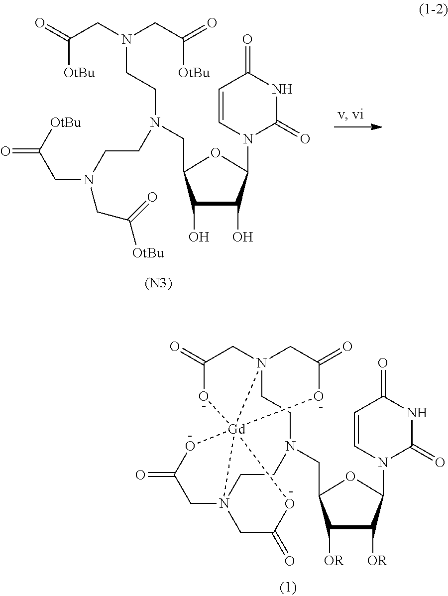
C1([OR])C([OR])C(N2C(=O)NC(=O)C=C2)OC1CN1CCN23CC(=O)O[Gd]245(OC(=O)C3)N(CC1)(CC(=O)O4)CC(=O)O5.[(N3)].C1(O)C(O)C(N2C(=O)NC(=O)C=C2)OC1CN(CCN(CC(=O)[OtBu])CC(=O)[OtBu])CCN(CC(=O)[OtBu])CC([OtBu])=O
